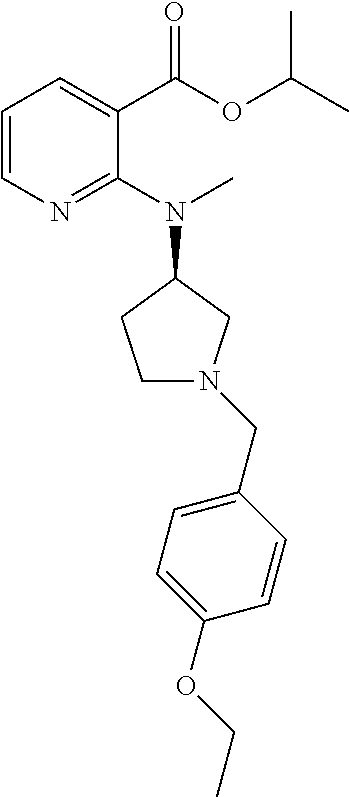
C1=C(CN2CCC(N(C)C3=NC=CC=C3C(=O)OC(C)C)C2)C=CC(OCC)=C1
